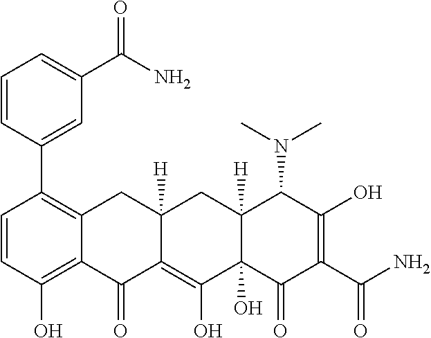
C1(C2=C3C(=C(O)C=C2)C(=O)C2=C(O)C4(O)C([H])(CC2([H])C3)C(N(C)C)C(O)=C(C(N)=O)C4=O)=CC(C(N)=O)=CC=C1
